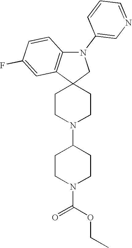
C1CN(C2CCN(C(OCC)=O)CC2)CCC12CN(C1=CN=CC=C1)C1=C2C=C(F)C=C1
